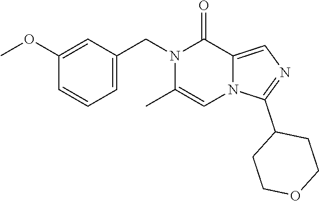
C1=C(CN2C(C)=CN3C(=CN=C3C3CCOCC3)C2=O)C=C(OC)C=C1
